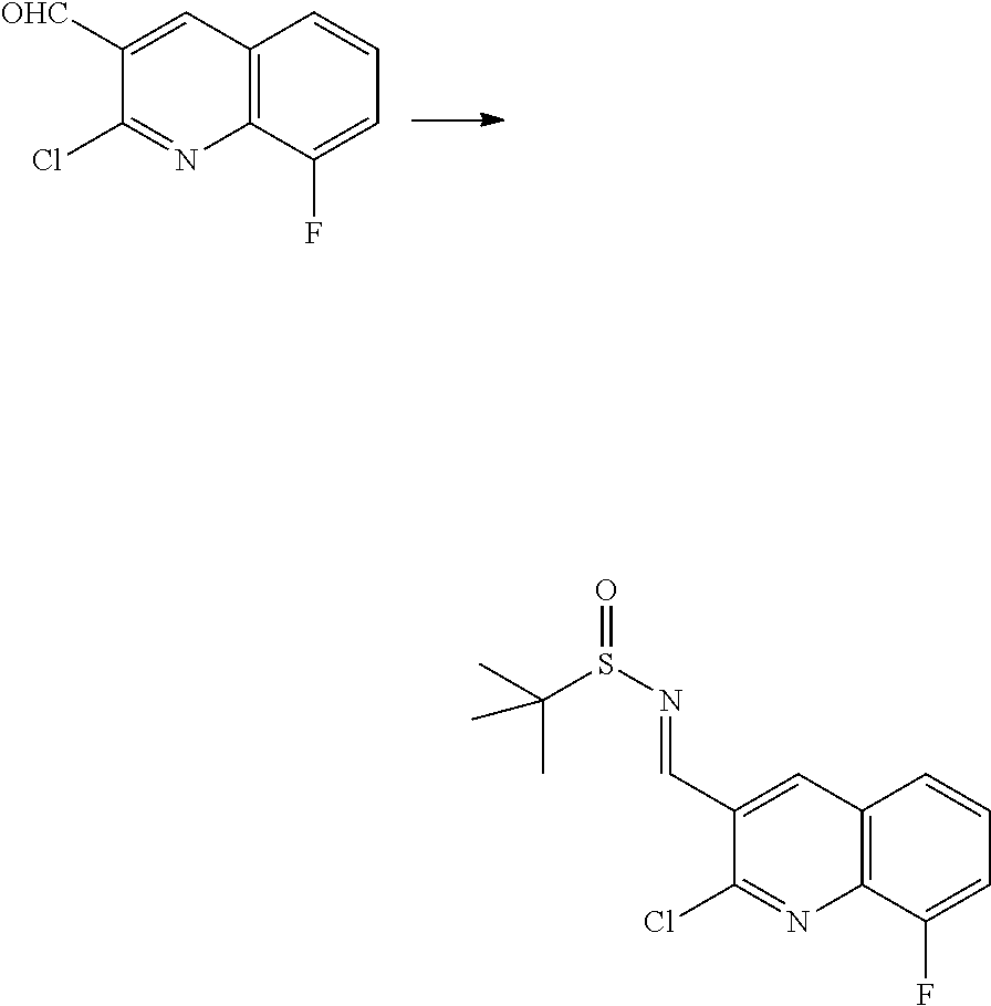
ClC1=NC2=C(C=C1[OHC])C=CC=C2F.ClC1=NC2=C(C=C1C=NS(=O)C(C)(C)C)C=CC=C2F
